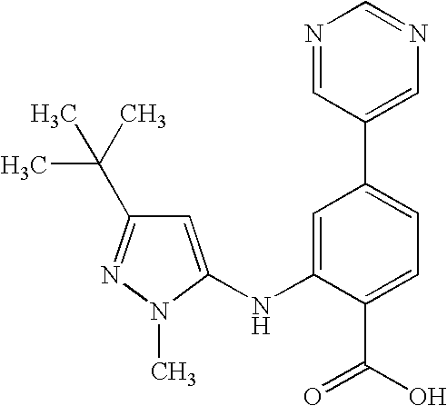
C(C)(C)(C)C1=NN(C)C(NC2=CC(C3=CN=CN=C3)=CC=C2C(O)=O)=C1
